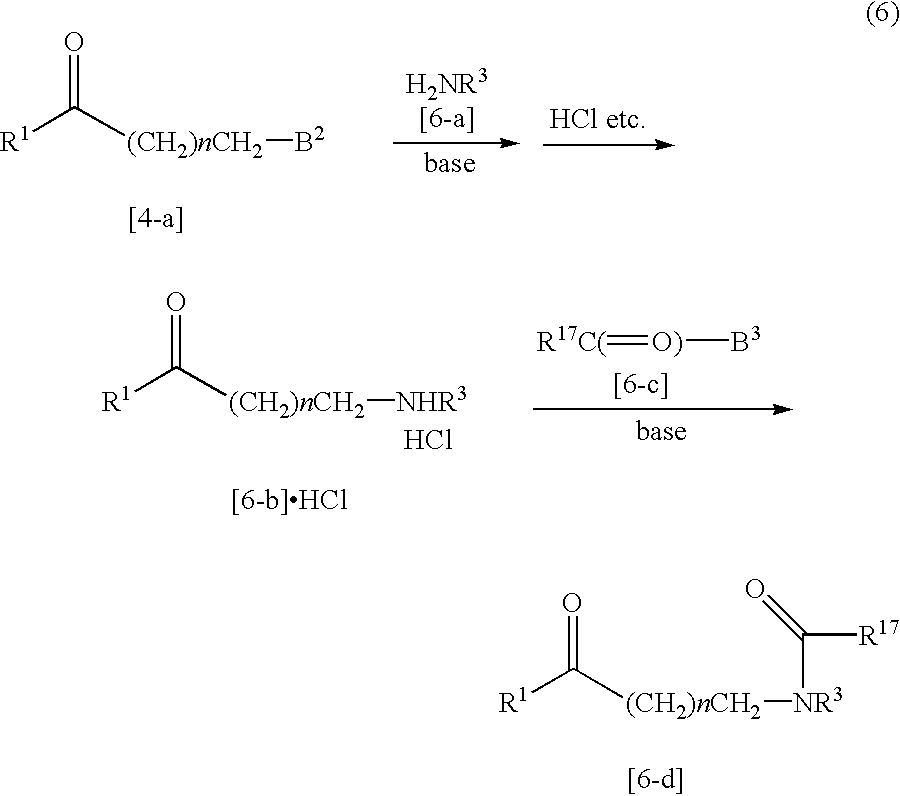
[R1]C([(CH2)nCH2][B2])=O.[R1]C([(CH2)nCH2][NHR3])=O.Cl.[R17C(]=[O)][B3].[R1]C([(CH2)nCH2][NR3]C([R17])=O)=O
